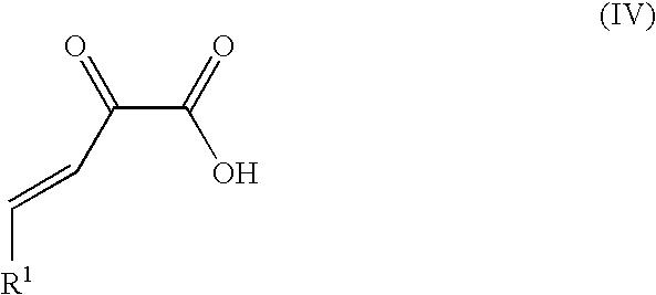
C(C(O)=O)(=O)C=C[R1]
